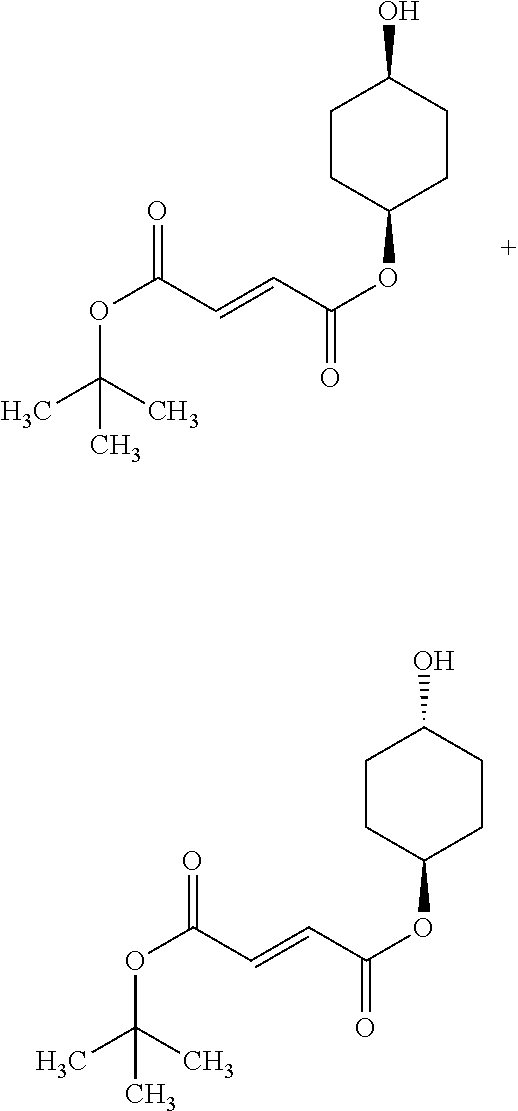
C(C(=O)OC1CCC(O)CC1)=CC(OC(C)(C)C)=O.C(C(=O)OC1CCC(O)CC1)=CC(OC(C)(C)C)=O
